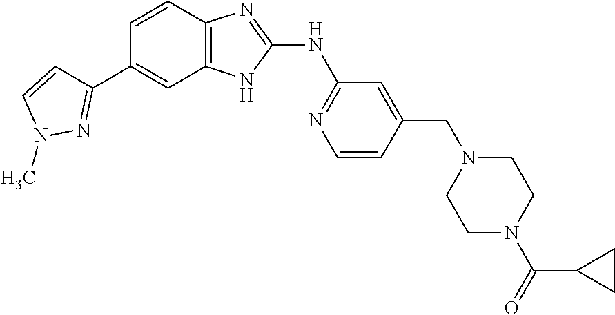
C1=CN(C)N=C1C1=CC2=C(C=C1)N=C(NC1=NC=CC(CN3CCN(C(=O)C4CC4)CC3)=C1)N2
